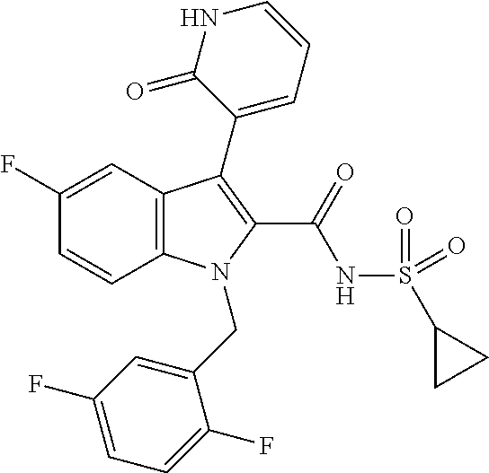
C1(F)=CC2=C(C=C1)N(CC1=CC(F)=CC=C1F)C(C(NS(C1CC1)(=O)=O)=O)=C2C1=CC=CNC1=O
